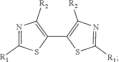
C1([R2])=C(C2=C([R2])N=C([R1])S2)SC([R1])=N1
